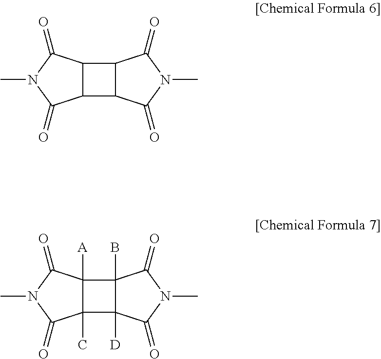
C12C(C(=O)N(C)C1=O)C1C(=O)N(C)C(=O)C21.C12(C)C([A])(C(=O)N(C)C1=O)C1(B)C(=O)N(C)C(=O)C21[D]
